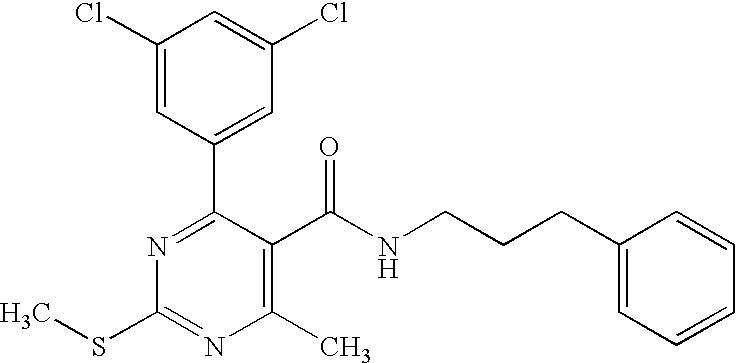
C1(Cl)=CC(C2=NC(SC)=NC(C)=C2C(NCCCC2=CC=CC=C2)=O)=CC(Cl)=C1
